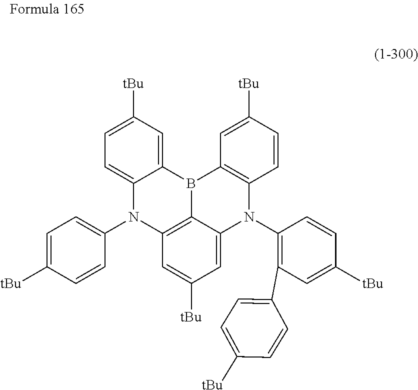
C1=C([tBu])C=C2C(=C1)N(C1=CC=C([tBu])C=C1)C1=C3B2C2=C(C=CC([tBu])=C2)N(C2=C(C4=CC=C([tBu])C=C4)C=C([tBu])C=C2)C3=CC([tBu])=C1
